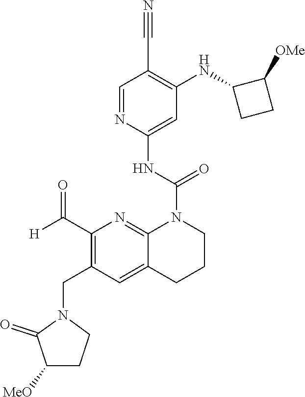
C1=NC(NC(=O)N2CCCC3=CC(CN4C(=O)C([MeO])CC4)=C(C([H])=O)N=C23)=CC(NC2CCC2[OMe])=C1C#N
